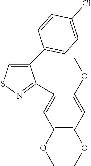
C1(C2=CC=C(Cl)C=C2)=CSN=C1C1=CC(OC)=C(OC)C=C1OC
